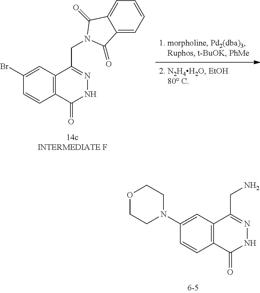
C12=C(C(CN)=NNC1=O)C=C(N1CCOCC1)C=C2.C12=C(C(CN3C(=O)C4=CC=CC=C4C3=O)=NNC1=O)C=C(Br)C=C2
